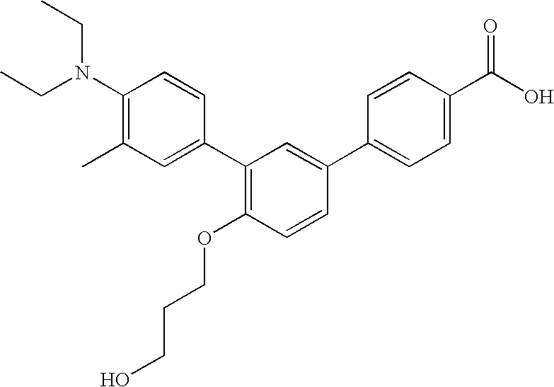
C1(N(CC)CC)=C(C)C=C(C2=C(OCCCO)C=CC(C3=CC=C(C(O)=O)C=C3)=C2)C=C1
